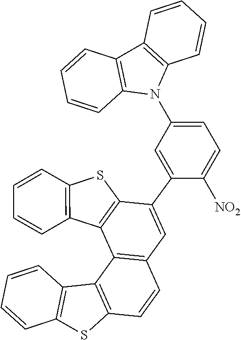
C1=CC2=C(C3=C1C=C(C1=CC(N4C5=C(C6=C4C=CC=C6)C=CC=C5)=CC=C1[NO2])C1=C3C3=C(C=CC=C3)S1)C1=C(S2)C=CC=C1
